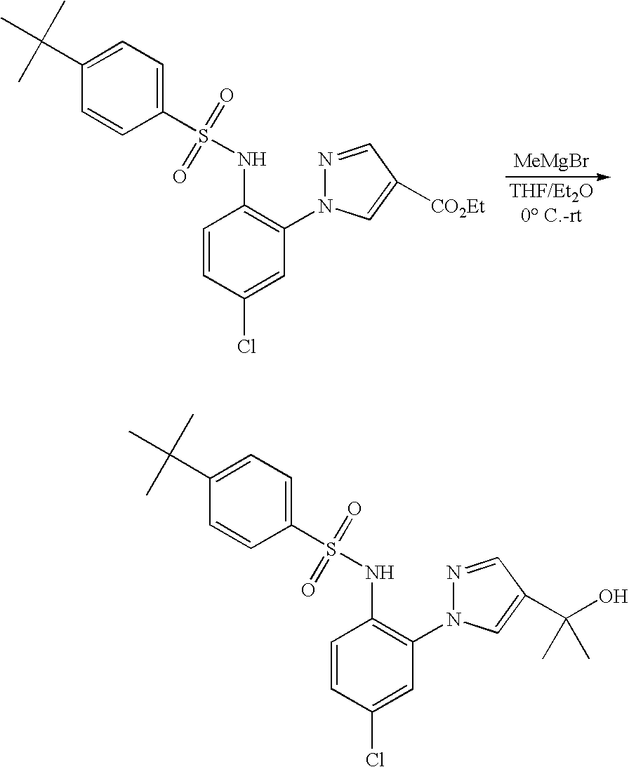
[MeMgBr].C(C1=CC=C(S(NC2=C(N3N=CC([CO2Et])=C3)C=C(Cl)C=C2)(=O)=O)C=C1)(C)(C)C.C(C1=CC=C(S(NC2=C(N3N=CC(C(C)(O)C)=C3)C=C(Cl)C=C2)(=O)=O)C=C1)(C)(C)C
